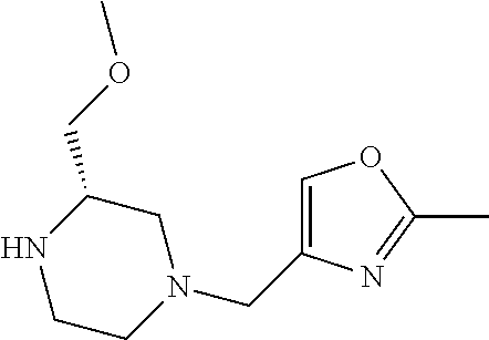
C1=C(CN2CCNC(COC)C2)N=C(C)O1
